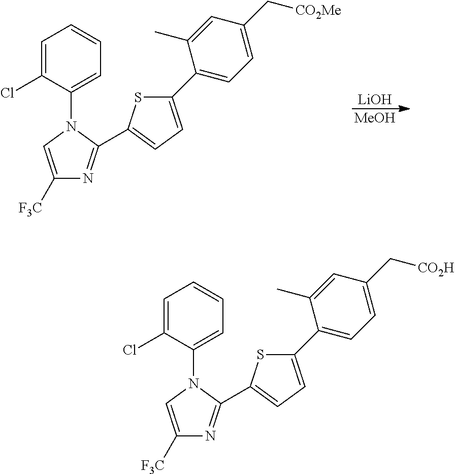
[LiOH].[MeOH].C1(N2C=C([F3C])N=C2C2=CC=C(C3=CC=C(C[CO2Me])C=C3C)S2)=CC=CC=C1Cl.C1(N2C=C([F3C])N=C2C2=CC=C(C3=CC=C(C[CO2H])C=C3C)S2)=CC=CC=C1Cl
